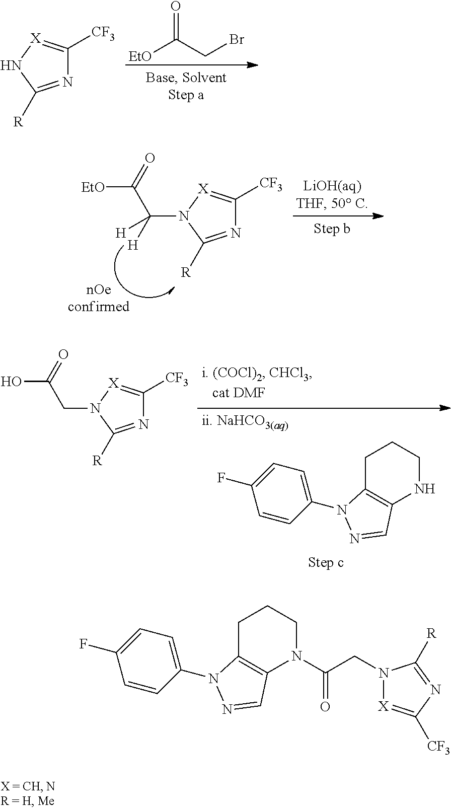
N1=C([R])N[X]=C1[CF3].O=C(CBr)[EtO].N1=C([R])N(C([H])(C(=O)[EtO])[H])[X]=C1[CF3].C1C2=C(NCC1)C=NN2C1=CC=C(F)C=C1.N1=C([R])N(CC(=O)O)[X]=C1[CF3].C1C2=C(N(C(=O)CN3[X]=C([CF3])N=C3[R])CC1)C=NN2C1=CC=C(F)C=C1
